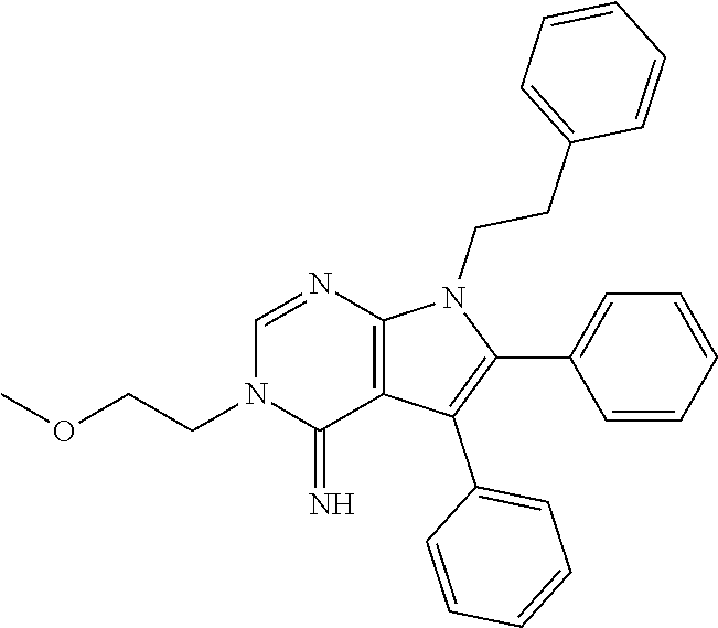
C(N1C(=N)C2=C(N=C1)N(CCC1=CC=CC=C1)C(C1=CC=CC=C1)=C2C1=CC=CC=C1)COC
